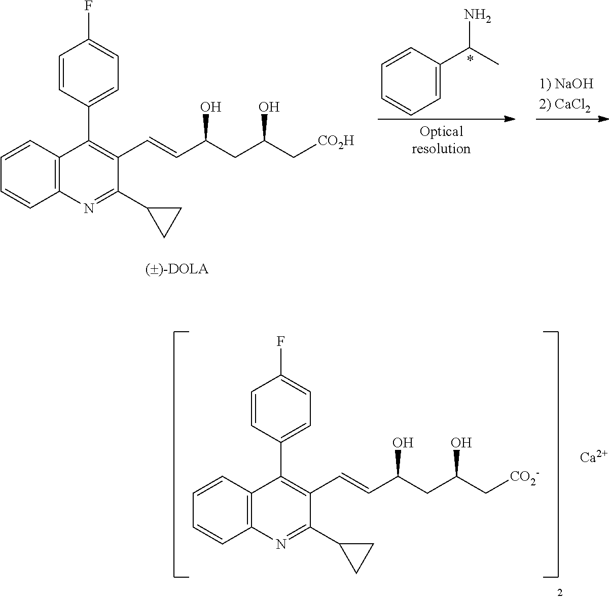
C12=C(C=CC=C1)C(C1=CC=C(F)C=C1)=C(C=CC(CC(C[CO2H])O)O)C(C1CC1)=N2.C1=C(C(N)C)C=CC=C1.C12=C(C=CC=C1)C(C1=CC=C(F)C=C1)=C(C=CC(CC(C[CO2-])O)O)C(C1CC1)=N2.[Ca]
